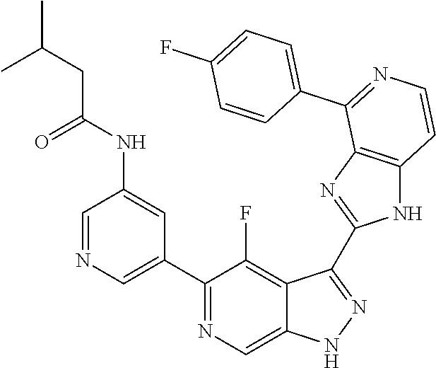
C1=NC=C(C2=NC=C3C(=C2F)C(C2=NC4=C(N2)C=CN=C4C2=CC=C(F)C=C2)=NN3)C=C1NC(CC(C)C)=O
